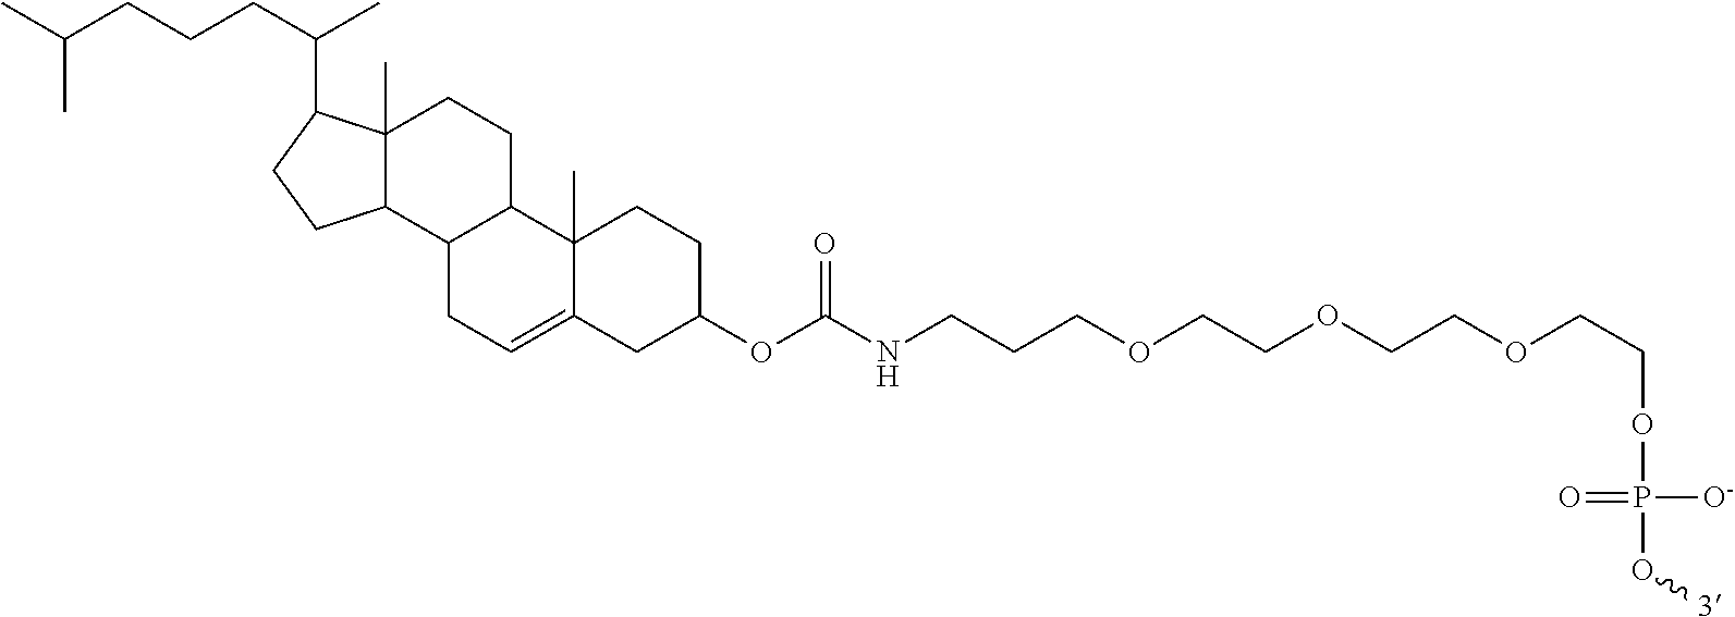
C12(C)C(C3C(CC1)C1(C)C(=CC3)CC(OC(NCCCOCCOCCOCCOP([O-])(=O)O[3])=O)CC1)CCC2C(C)CCCC(C)C
